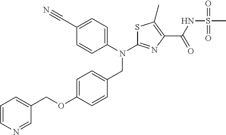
N(C1=NC(C(NS(C)(=O)=O)=O)=C(C)S1)(CC1=CC=C(OCC2=CC=CN=C2)C=C1)C1=CC=C(C#N)C=C1
